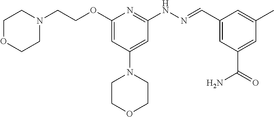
O(C1=CC(N2CCOCC2)=CC(NN=CC2=CC(C(=O)N)=CC(C)=C2)=N1)CCN1CCOCC1
